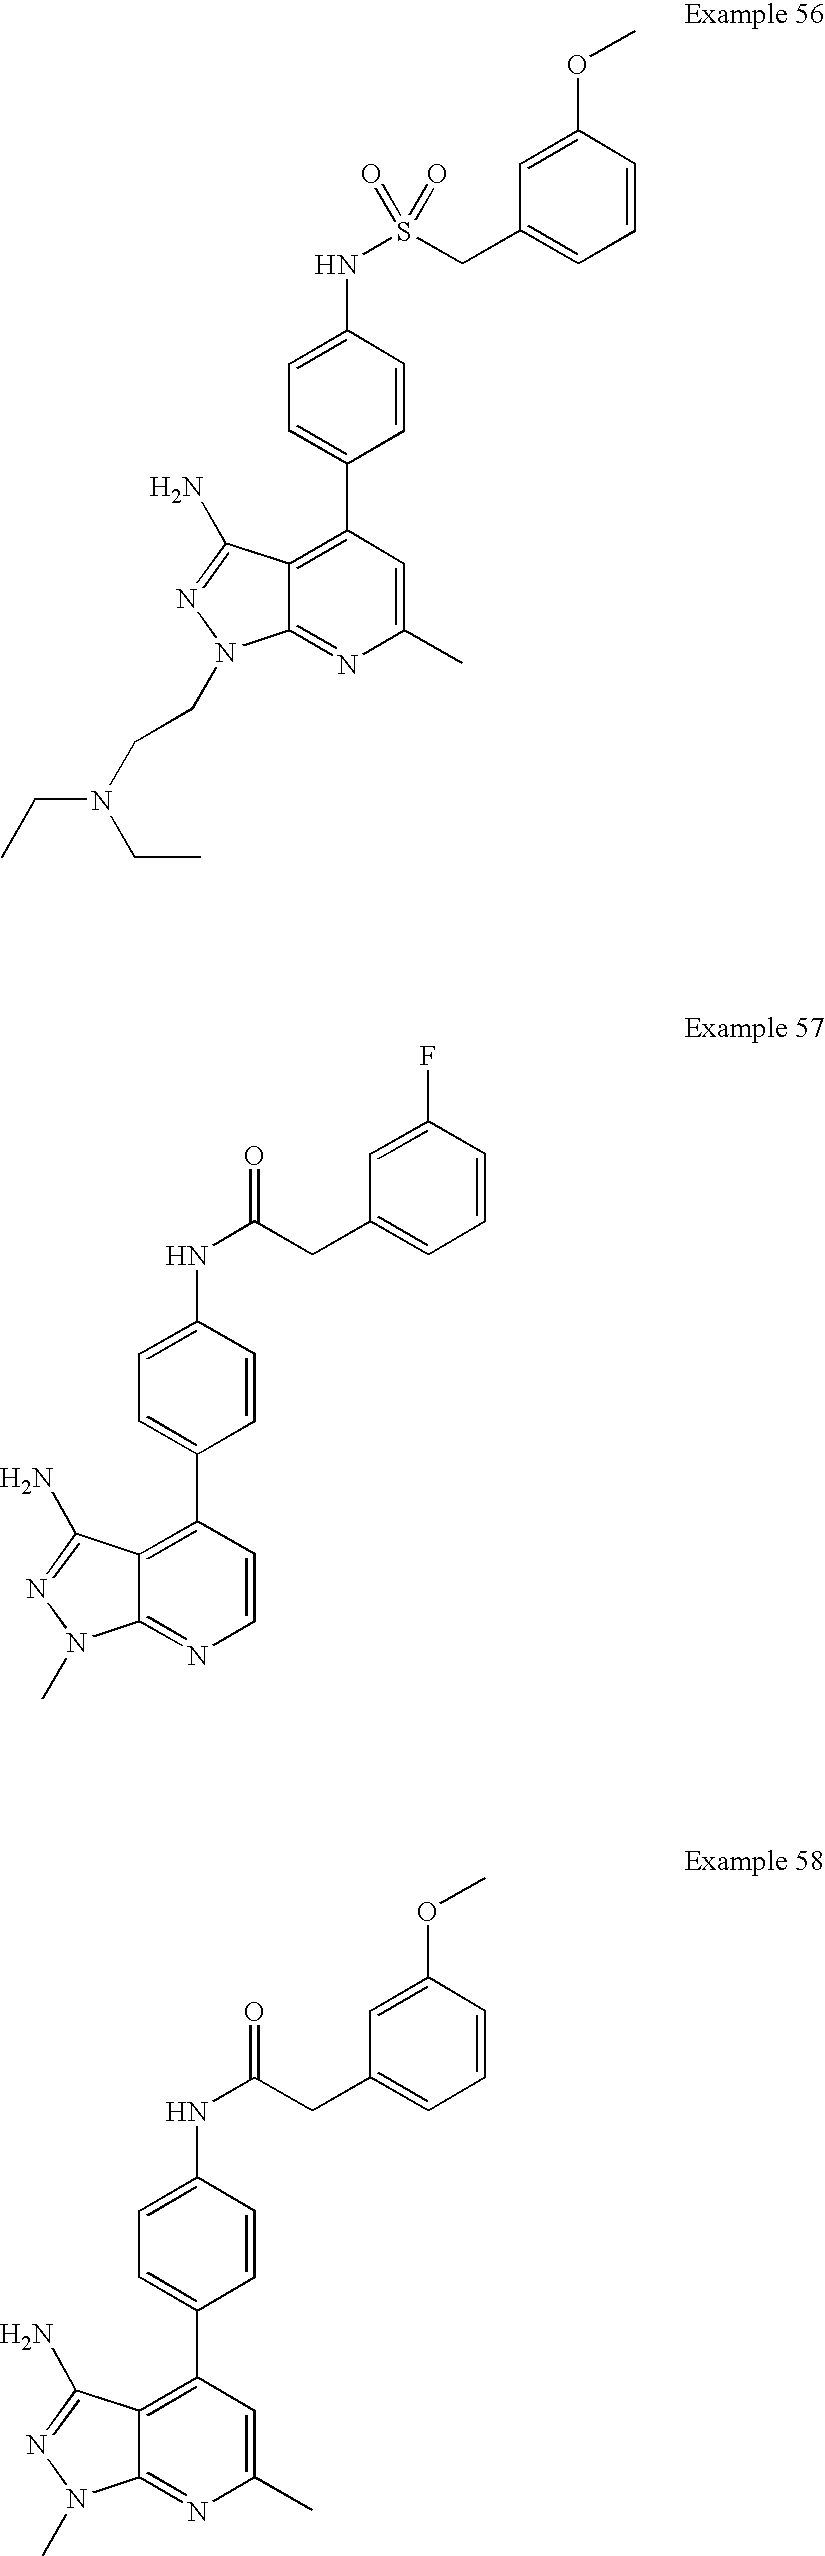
C(S(NC1=CC=C(C2=C3C(=NC(C)=C2)N(CCN(CC)CC)N=C3N)C=C1)(=O)=O)C1=CC=CC(OC)=C1.C(C(NC1=CC=C(C2=C3C(=NC=C2)N(C)N=C3N)C=C1)=O)C1=CC=CC(F)=C1.C(C(NC1=CC=C(C2=C3C(=NC(C)=C2)N(C)N=C3N)C=C1)=O)C1=CC=CC(OC)=C1
